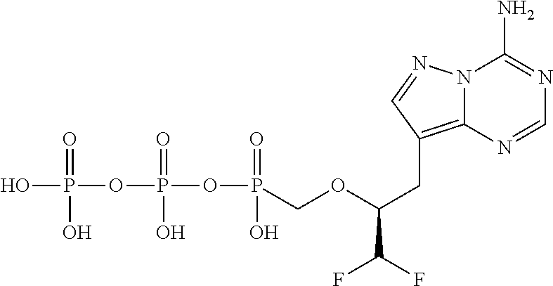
OP(OP(OP(=O)(O)COC(CC1=C2N(N=C1)C(N)=NC=N2)C(F)F)(=O)O)(=O)O
